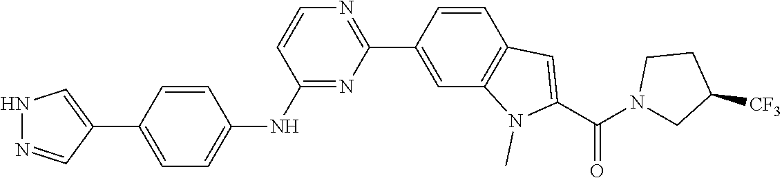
N1N=CC(C2=CC=C(NC3=NC(C4=CC5=C(C=C4)C=C(C(N4CC([CF3])CC4)=O)N5C)=NC=C3)C=C2)=C1
